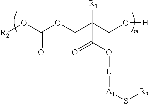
[R2]OC(OCC(CO[H])([R1])C(O[L][A1]S[R3])=O)=O
